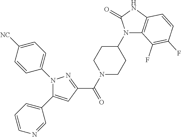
N1(C2=CC=C([NC])C=C2)C(C2=CC=CN=C2)=CC(C(=O)N2CCC(N3C4=C(NC3=O)C=CC(F)=C4F)CC2)=N1
